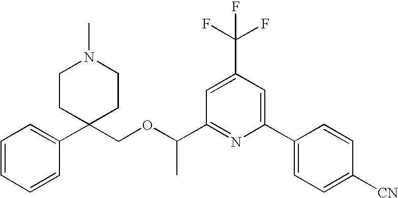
C1=CC=CC(C2(COC(C3=NC(C4=CC=C([CN])C=C4)=CC(C(F)(F)F)=C3)C)CCN(C)CC2)=C1
